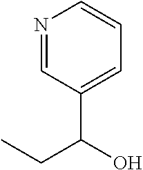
N1=CC(C(O)CC)=CC=C1
